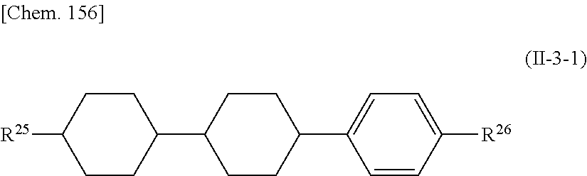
C1CC(C2CCC(C3=CC=C([R26])C=C3)CC2)CCC1[R25]
